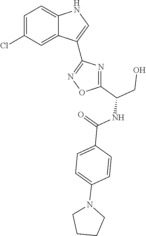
C1=C(Cl)C=C2C(=C1)NC=C2C1=NOC(C(CO)NC(=O)C2=CC=C(N3CCCC3)C=C2)=N1
